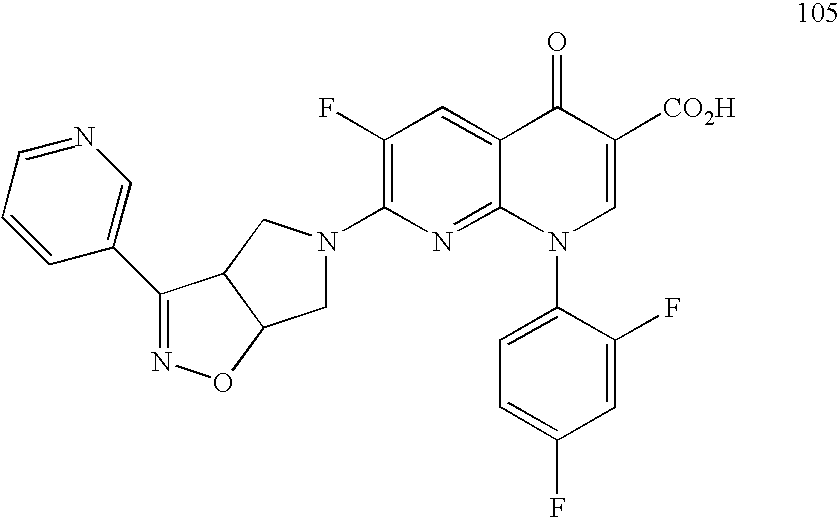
C12=CC(F)=C(N3CC4C(C3)C(C3=CN=CC=C3)=NO4)N=C1N(C1=CC=C(F)C=C1F)C=C([CO2H])C2=O
